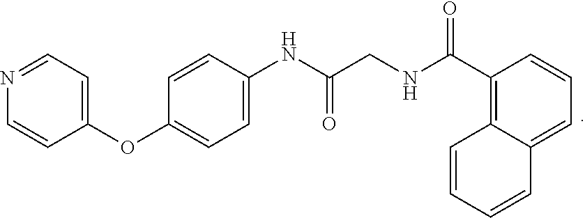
N(C(C1=C2C=CC=CC2=CC=C1)=O)CC(NC1=CC=C(OC2=CC=NC=C2)C=C1)=O
